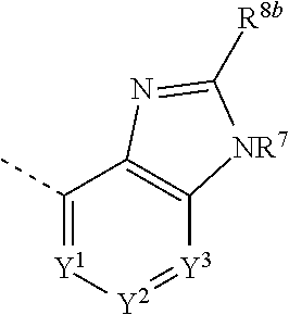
C1(C)=[Y1][Y2]=[Y3]C2=C1N=C([R8b])[NR7]2
